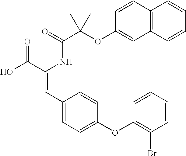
C(=O)(NC(C(O)=O)=CC1=CC=C(OC2=C(Br)C=CC=C2)C=C1)C(OC1=CC2=C(C=C1)C=CC=C2)(C)C
